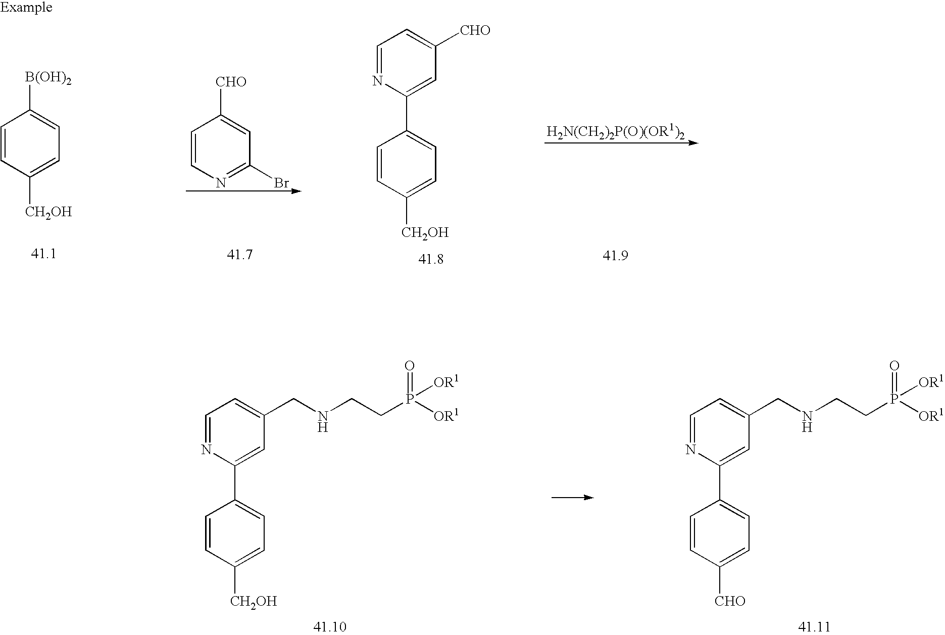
C1=CN=C(Br)C=C1[CHO].C1=NC(C2=CC=C([CH2OH])C=C2)=CC([CHO])=C1.C1=CC([CH2OH])=CC=C1[B(OH)2].C1=NC(C2=CC=C([CH2OH])C=C2)=CC(CNCCP([OR1])([OR1])=O)=C1.C1=NC(C2=CC=C([CHO])C=C2)=CC(CNCCP([OR1])([OR1])=O)=C1
